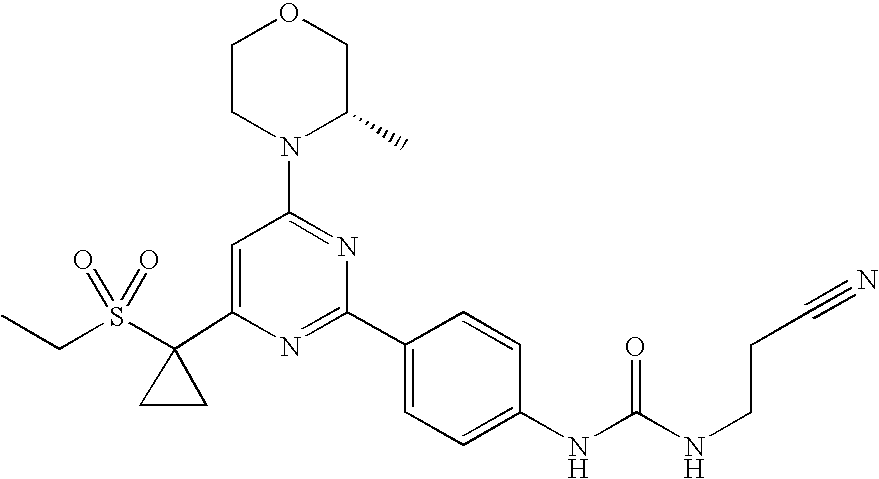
C1(C2(S(=O)(=O)CC)CC2)=CC(N2C(C)COCC2)=NC(C2=CC=C(NC(=O)NCCC#N)C=C2)=N1
